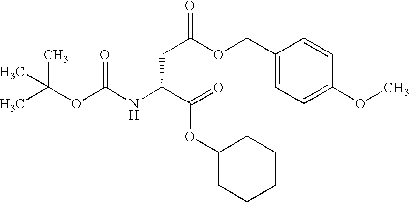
C1(COC(CC(NC(OC(C)(C)C)=O)C(=O)OC2CCCCC2)=O)=CC=C(OC)C=C1
